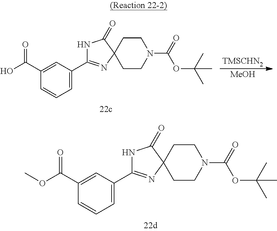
N1(C(=O)OC(C)(C)C)CCC2(CC1)C(=O)NC(C1=CC=CC(C(OC)=O)=C1)=N2.[TMSCHN2].[MeOH].N1(C(=O)OC(C)(C)C)CCC2(CC1)C(=O)NC(C1=CC=CC(C(O)=O)=C1)=N2
